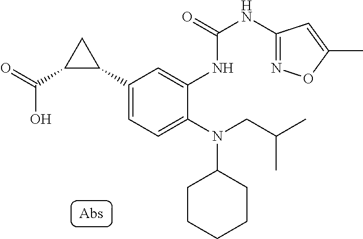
C1(C2CC2C(O)=O)=CC=C(N(CC(C)C)C2CCCCC2)C(NC(NC2=NOC(C)=C2)=O)=C1
